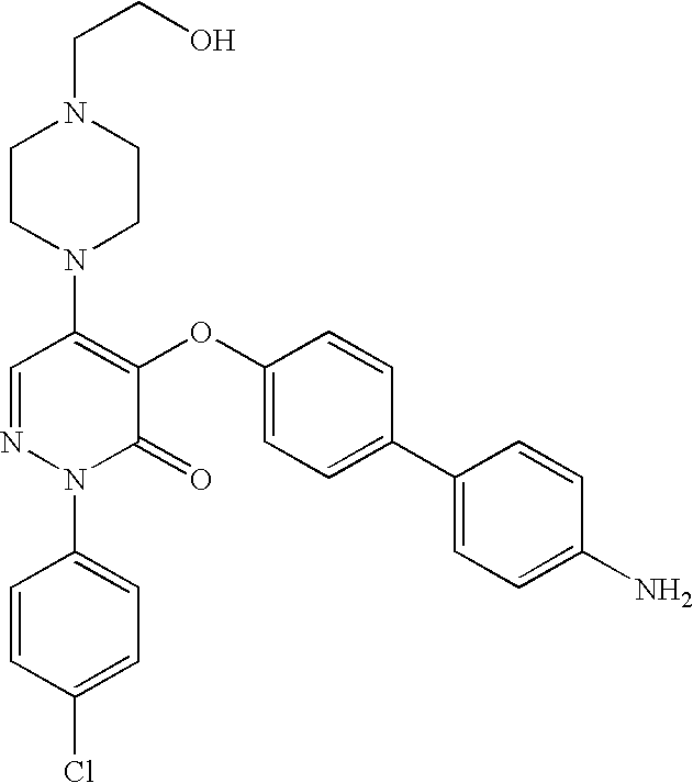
N1(C2=C(OC3=CC=C(C4=CC=C(N)C=C4)C=C3)C(=O)N(C3=CC=C(Cl)C=C3)N=C2)CCN(CCO)CC1
